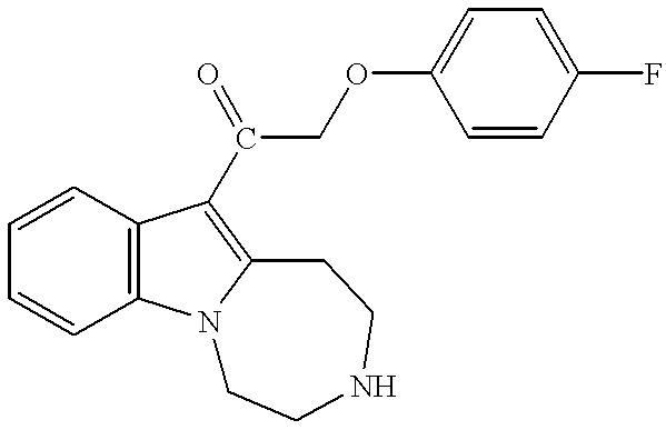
C1=CC=CC2=C1C(C(COC1=CC=C(F)C=C1)=O)=C1N2CCNCC1
